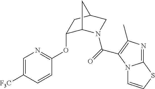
C1=C([F3C])C=CC(OC2C3N(C(=O)C4=C(C)N=C5N4C=CS5)CC(C2)C3)=N1
